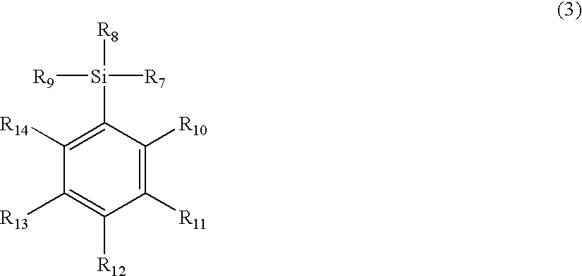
C1([Si]([R7])([R8])[R9])=C([R14])C([R13])=C([R12])C([R11])=C1[R10]
